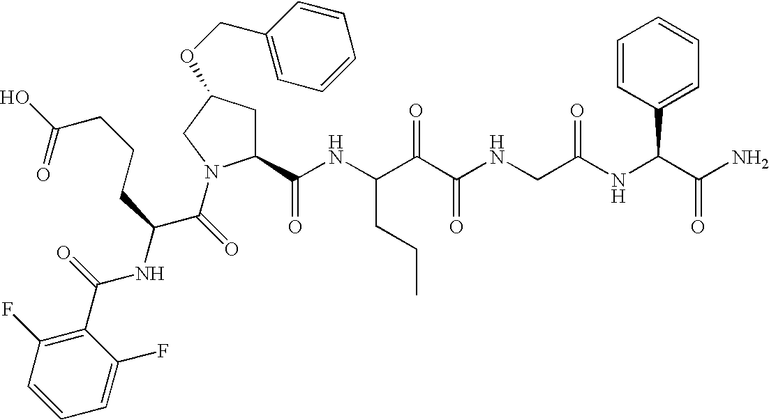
C1(C(NC(C(C(NCC(NC(C(N)=O)C2=CC=CC=C2)=O)=O)=O)CCC)=O)CC(OCC2=CC=CC=C2)CN1C(C(NC(C1=C(F)C=CC=C1F)=O)CCCC(=O)O)=O
